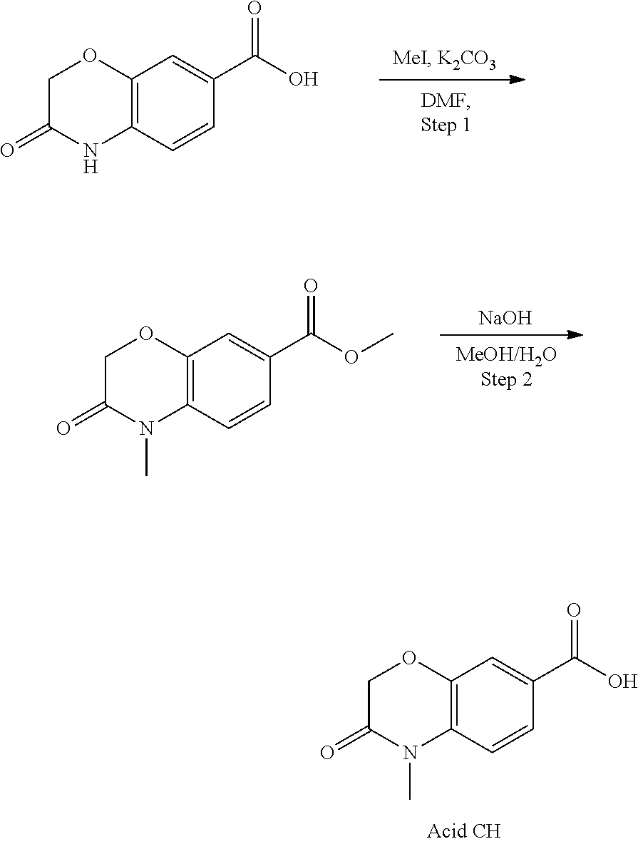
O=C1COC2=C(N1)C=CC(C(=O)O)=C2.CN1C2=C(OCC1=O)C=C(C(=O)OC)C=C2.[NaOH].CN1C2=C(OCC1=O)C=C(C(=O)O)C=C2
